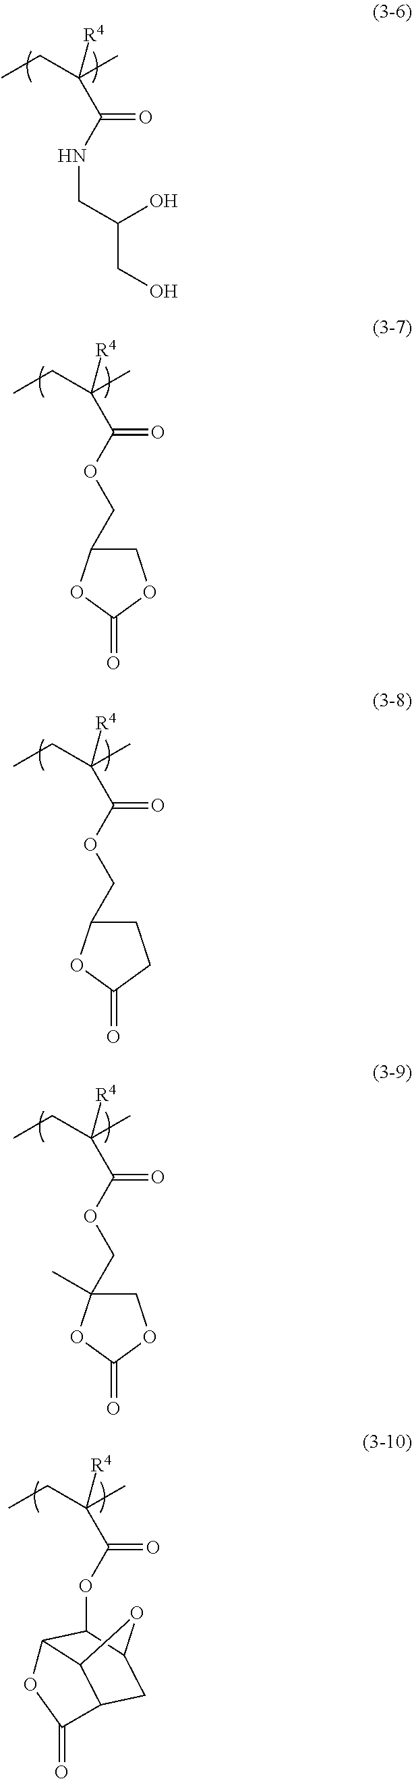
CCC(C)(C(NCC(CO)O)=O)[R4].CCC(C)(C(OCC1COC(=O)O1)=O)[R4].CCC(C)(C(OCC1CCC(=O)O1)=O)[R4].CCC(C)(C(OCC1(C)COC(=O)O1)=O)[R4].CCC(C)(C(OC1C2C3C(CC1O3)C(=O)O2)=O)[R4]
